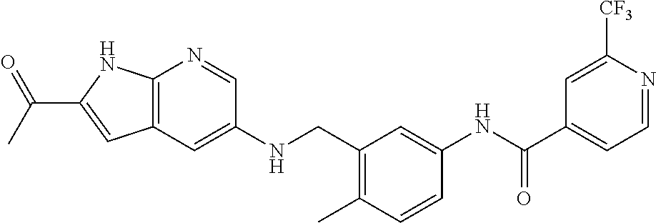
C12=C(C=C(NCC3=C(C)C=CC(NC(C4=CC=NC([CF3])=C4)=O)=C3)C=N1)C=C(C(C)=O)N2
